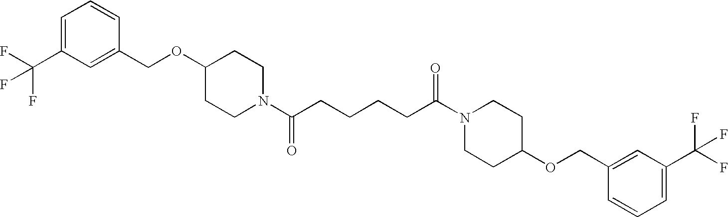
C1=C(C(F)(F)F)C=C(COC2CCN(C(CCCCC(N3CCC(OCC4=CC(C(F)(F)F)=CC=C4)CC3)=O)=O)CC2)C=C1
